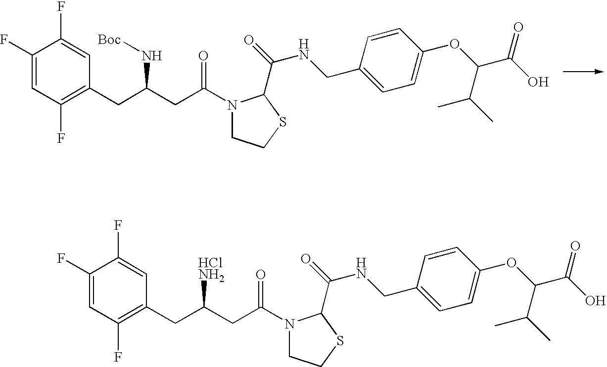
C1(F)=CC(F)=C(CC(CC(=O)N2CCSC2C(NCC2=CC=C(OC(C(O)=O)C(C)C)C=C2)=O)N[Boc])C=C1F.C1(F)=CC(F)=C(CC(CC(=O)N2CCSC2C(NCC2=CC=C(OC(C(O)=O)C(C)C)C=C2)=O)[HClNH2])C=C1F
